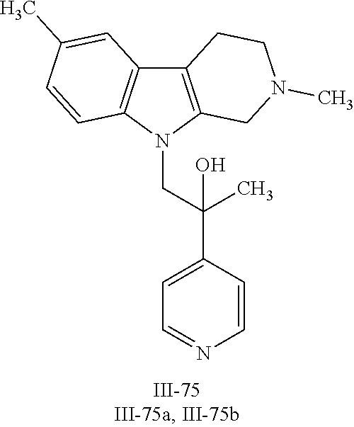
N1(CC(C2=CC=NC=C2)(C)O)C2=C(C3=C1C=CC(C)=C3)CCN(C)C2
